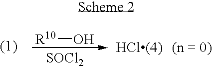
[R10]O.[SOCl2]
